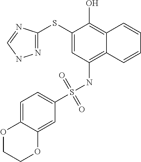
N1=C(SC2=CC(NS(C3=CC=C4C(=C3)OCCO4)(=O)=O)=C3C(=C2O)C=CC=C3)N=CN1
